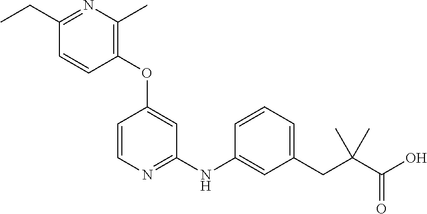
C1(CC)=NC(C)=C(OC2=CC(NC3=CC(CC(C(=O)O)(C)C)=CC=C3)=NC=C2)C=C1
